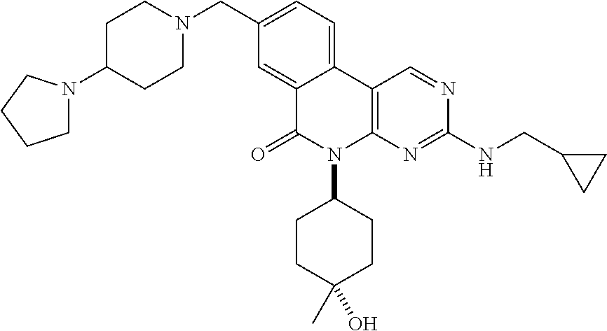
C12=CC=C(CN3CCC(N4CCCC4)CC3)C=C1C(=O)N(C1CCC(O)(C)CC1)C1=C2C=NC(NCC2CC2)=N1
